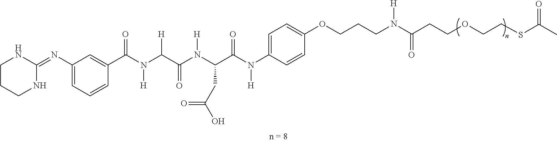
O(C1=CC=C(N(C(C(N(C(C(N([H])C(=O)C2=CC(N=C3NCCCN3)=CC=C2)[H])=O)[H])CC(O)=O)=O)[H])C=C1)CCCN(C(CCOCCSC(C)=O)=O)[H]
